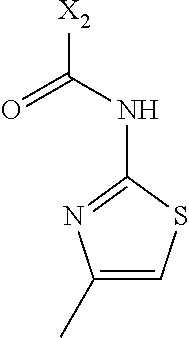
C1(C)=CSC(NC([X2])=O)=N1
